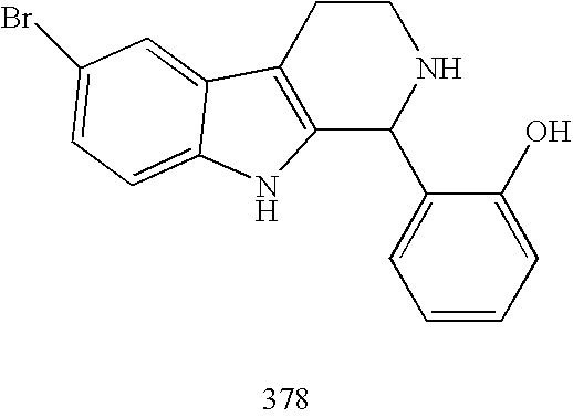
C12=C(CCNC1C1=CC=CC=C1O)C1=CC(Br)=CC=C1N2
